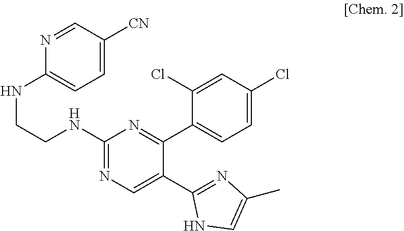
C1=C(Cl)C=C(Cl)C(C2=NC(NCCNC3=CC=C([CN])C=N3)=NC=C2C2=NC(C)=CN2)=C1
